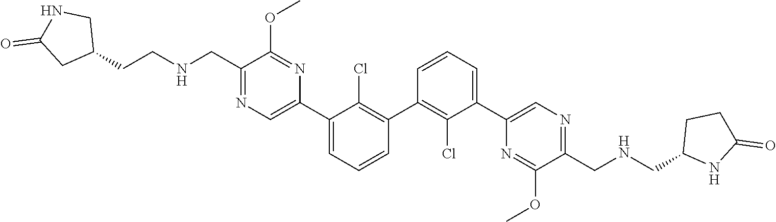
N1=C(CNCCC2CNC(=O)C2)C(OC)=NC(C2=CC=CC(C3=C(Cl)C(C4=CN=C(CNCC5CCC(=O)N5)C(OC)=N4)=CC=C3)=C2Cl)=C1
